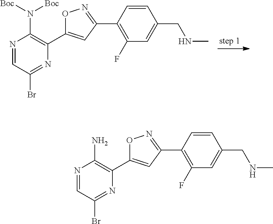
N1=CC(Br)=NC(C2=CC(C3=C(F)C=C(CNC)C=C3)=NO2)=C1N([Boc])[Boc].N1=CC(Br)=NC(C2=CC(C3=C(F)C=C(CNC)C=C3)=NO2)=C1N
